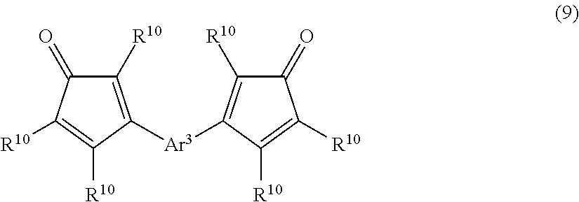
C1([R10])=C([Ar3]C2=C([R10])C(=O)C([R10])=C2[R10])C([R10])=C([R10])C1=O
